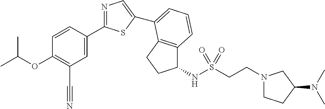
C1=CC(C2=NC=C(C3=CC=CC4=C3CCC4NS(CCN3CCC(N(C)C)C3)(=O)=O)S2)=CC(C#N)=C1OC(C)C
